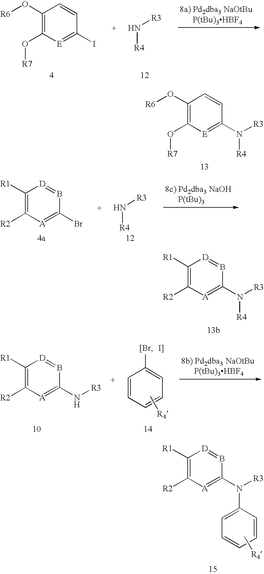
C1(O[R6])=C(O[R7])[E]=C(N([R3])[R4])C=C1.C1([R1])=C([R2])[A]=C(N([R3])[R4])B=[D]1.C1([R1])=C([R2])[A]=C(N([R3])C2=CC=CC=C2)B=[D]1.C[R4].C1(O[R6])=C(O[R7])[E]=C(I)C=C1.N([R4])[R3].N([R4])[R3].C1([R1])=C([R2])[A]=C(Br)B=[D]1.C1([R1])=C([R2])[A]=C(N[R3])B=[D]1.[I]].C1=CC=CC=C1[[Br].C[R4]
